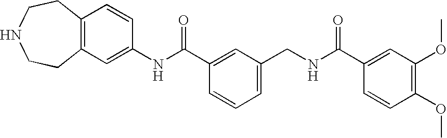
C1(C(=O)NCC2=CC=CC(C(=O)NC3=CC4=C(C=C3)CCNCC4)=C2)=CC(OC)=C(OC)C=C1
